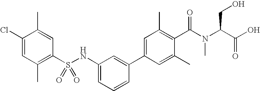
C1(Cl)=CC(C)=C(S(NC2=CC=CC(C3=CC(C)=C(C(=O)N(C(C(O)=O)CO)C)C(C)=C3)=C2)(=O)=O)C=C1C
